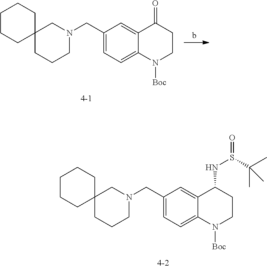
C1(CN2CC3(CCC2)CCCCC3)=CC=C2C(=C1)C(NS(=O)C(C)(C)C)CCN2[Boc].C1(CN2CC3(CCC2)CCCCC3)=CC=C2C(=C1)C(=O)CCN2[Boc]
